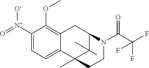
C1([N+]([O-])=O)=CC=C2C(=C1OC)CC1C(C)(C)C2(C)CCN1C(C(F)(F)F)=O
